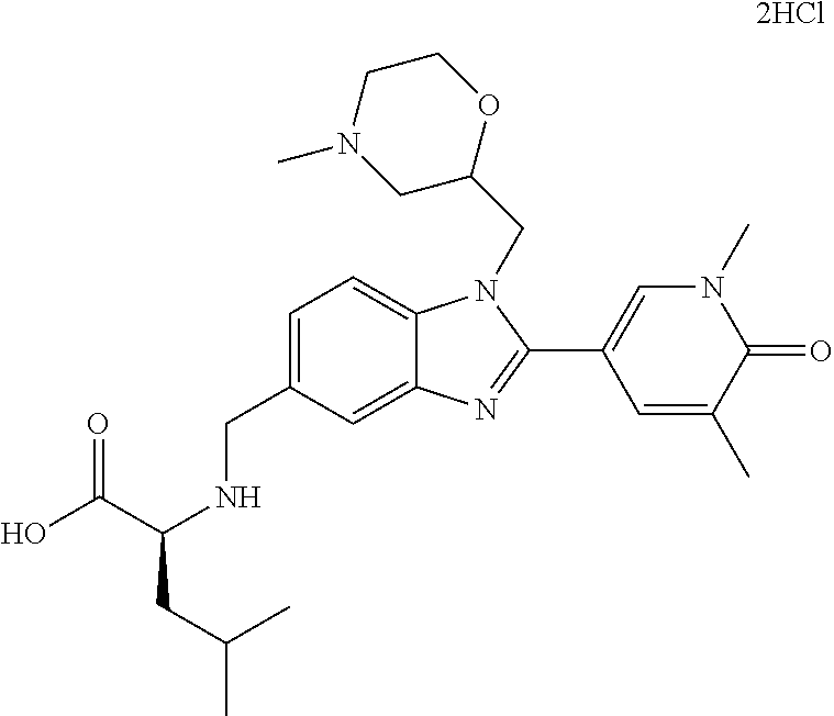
C1=C(CNC(C(O)=O)CC(C)C)C=C2C(=C1)N(CC1OCCN(C)C1)C(C1=CN(C)C(=O)C(C)=C1)=N2.[2HCl]
